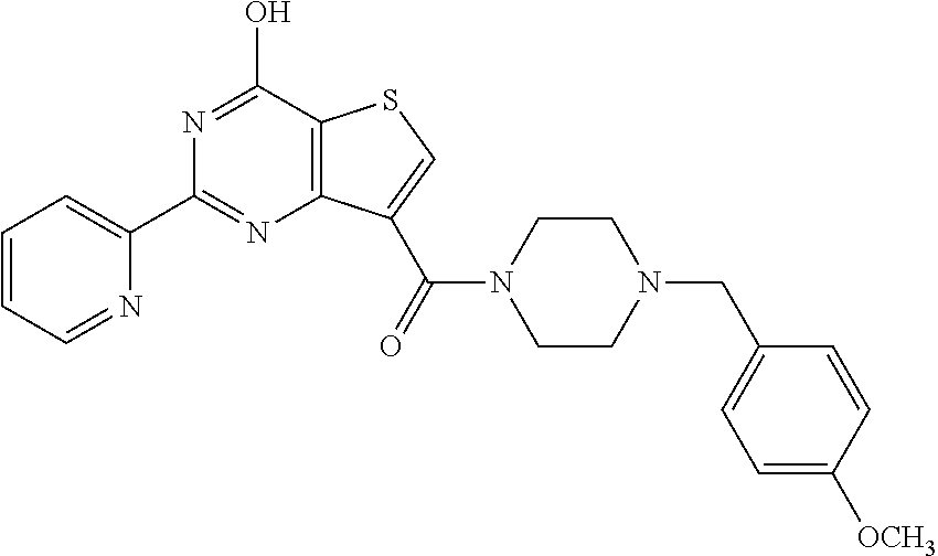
C1=CC=NC(C2=NC3=C(C(O)=N2)SC=C3C(=O)N2CCN(CC3=CC=C([OCH3])C=C3)CC2)=C1
